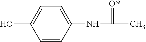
OC1=CC=C(NC(C)=[O*])C=C1
